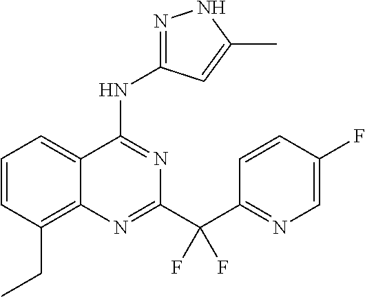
C1=CC(CC)=C2C(=C1)C(NC1=NNC(C)=C1)=NC(C(C1=NC=C(F)C=C1)(F)F)=N2
